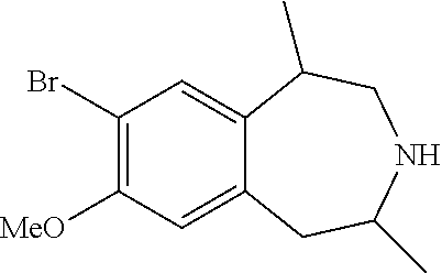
C1(Br)=C([MeO])C=C2C(=C1)C(C)CNC(C)C2
